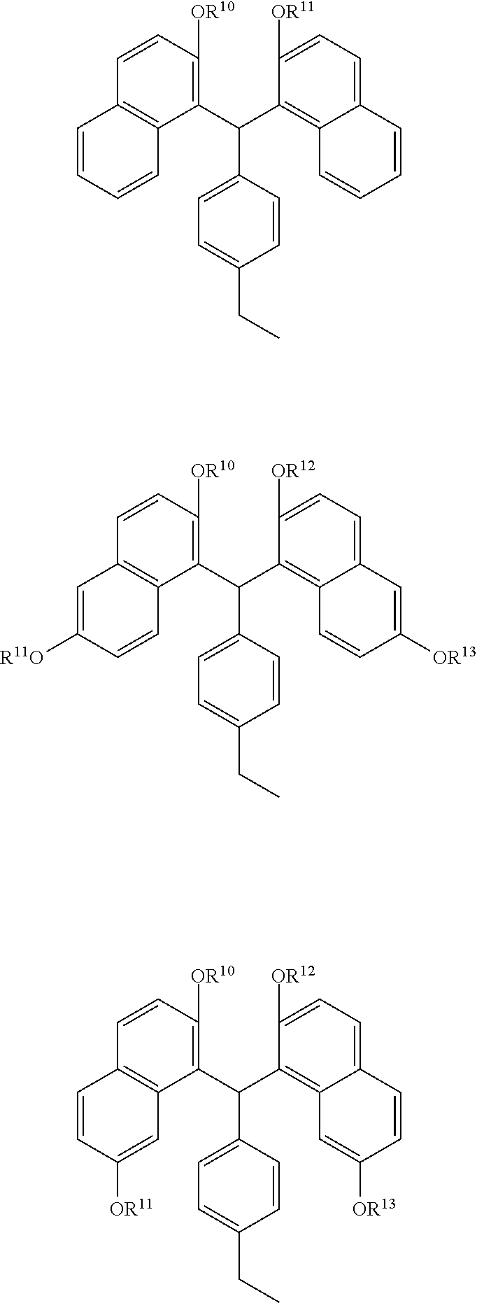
C1(C(C2=C3C(=CC=C2[OR11])C=CC=C3)C2=CC=C(CC)C=C2)=C([OR10])C=CC2=C1C=CC=C2.C1(C(C2=C3C(=CC=C2[OR12])C=C([OR13])C=C3)C2=CC=C(CC)C=C2)=C([OR10])C=CC2=C1C=CC([R11O])=C2.C1(C(C2=C3C(=CC=C2[OR12])C=CC([OR13])=C3)C2=CC=C(CC)C=C2)=C([OR10])C=CC2=C1C=C([OR11])C=C2
